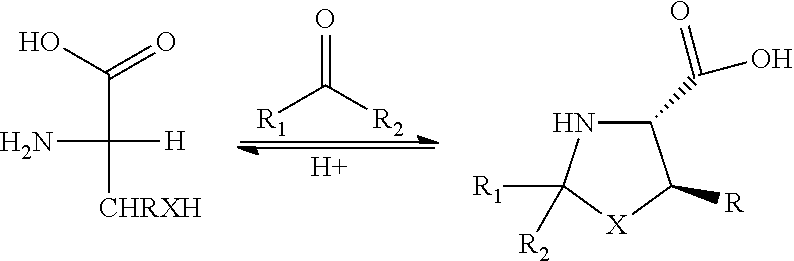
O=C([R1])[R2].[H].C(C([H])(N)[CHRXH])(O)=O.C1(C(=O)O)NC([R1])([R2])[X]C1[R]
